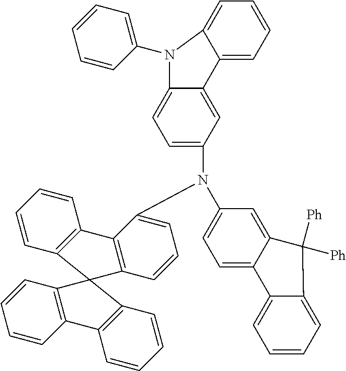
C1=CC2=C(C=C1)C1=C(C=CC=C1N(C1=CC=C3C(=C1)C([Ph])([Ph])C1=CC=CC=C31)C1=CC=C3C(=C1)C1=CC=CC=C1N3C1=CC=CC=C1)C21C2=C(C=CC=C2)C2=C1C=CC=C2
